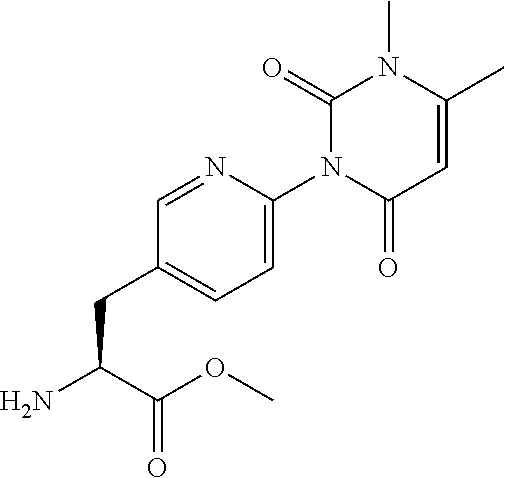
C1=NC(N2C(=O)C=C(C)N(C)C2=O)=CC=C1CC(N)C(OC)=O
